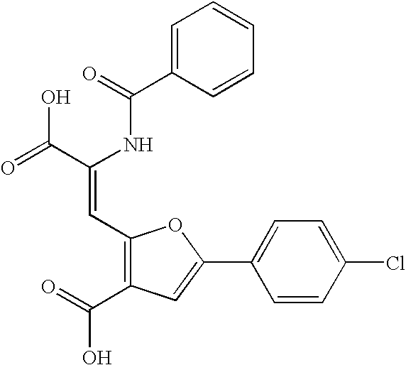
C1=C(C(=O)NC(C(=O)O)=CC2=C(C(O)=O)C=C(C3=CC=C(Cl)C=C3)O2)C=CC=C1
